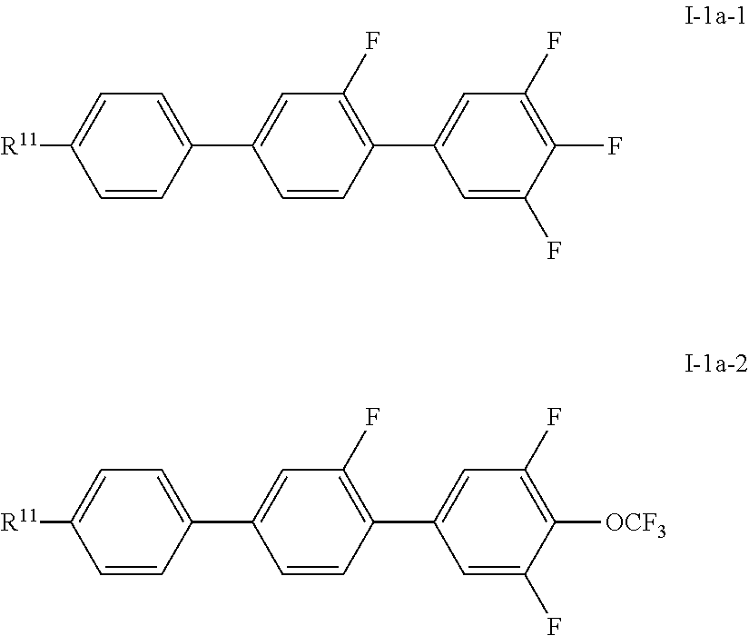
C1=C(C2=CC(F)=C(C3=CC(F)=C(F)C(F)=C3)C=C2)C=CC([R11])=C1.C1=C(C2=CC(F)=C(C3=CC(F)=C([OCF3])C(F)=C3)C=C2)C=CC([R11])=C1
